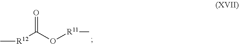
C[R12]C(O[R11]C)=O
